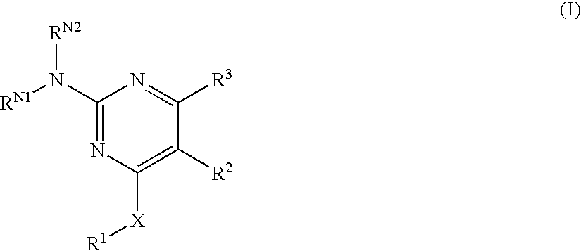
C1(N([RN1])[RN2])=NC([X][R1])=C([R2])C([R3])=N1
